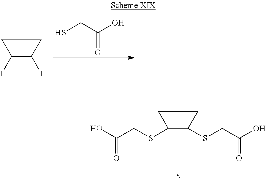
C1(I)C(I)CC1.SCC(O)=O.C1(SCC(O)=O)C(SCC(O)=O)CC1
